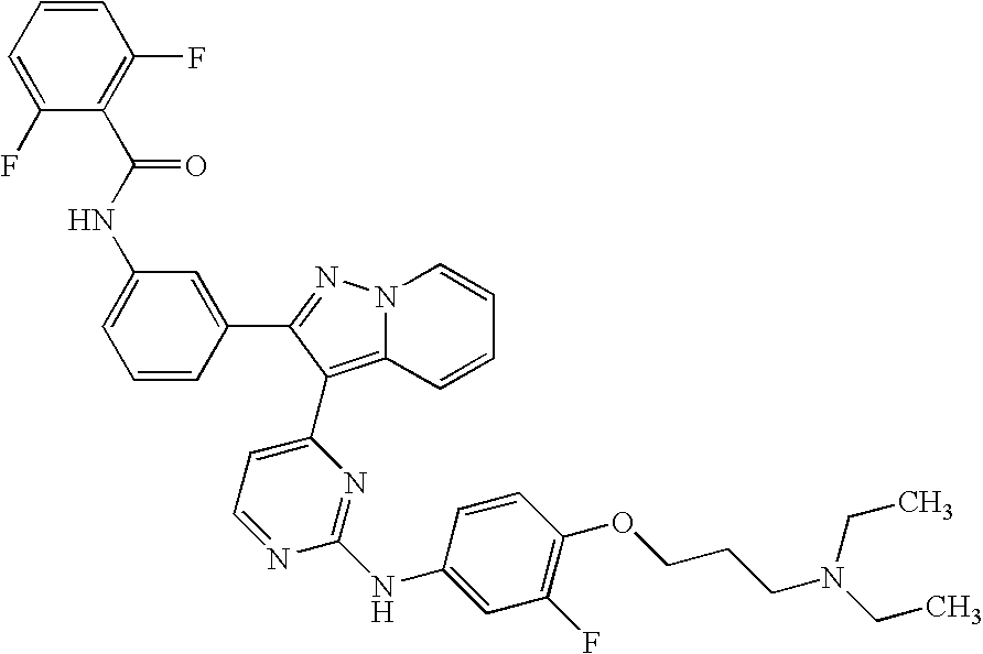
C1=C(NC(C2=C(F)C=CC=C2F)=O)C=C(C2=NN3C(=C2C2=CC=NC(NC4=CC(F)=C(OCCCN(CC)CC)C=C4)=N2)C=CC=C3)C=C1
